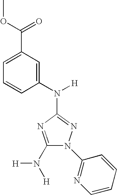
C1(N([H])[H])=NC(N(C2=CC(C(=O)OC)=CC=C2)[H])=NN1C1=NC=CC=C1
